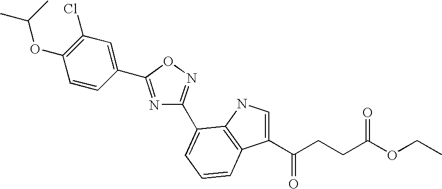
N1=C(C2=CC(Cl)=C(OC(C)C)C=C2)ON=C1C1=CC=CC2=C1NC=C2C(CCC(OCC)=O)=O
